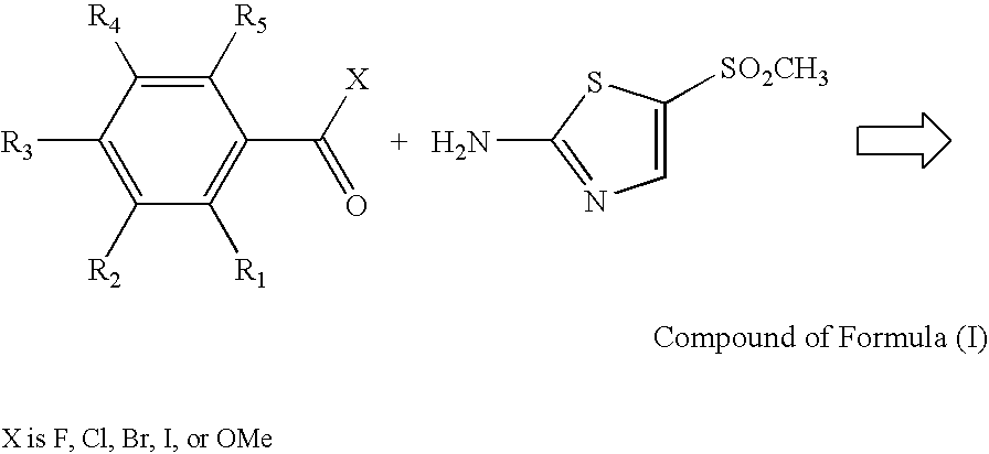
C1([R5])=C([R4])C([R3])=C([R2])C([R1])=C1C([X])=O.C1=C([SO2CH3])SC(N)=N1
